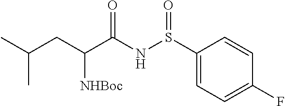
C1(S(NC(C(CC(C)C)[NHBoc])=O)=O)=CC=C(F)C=C1
